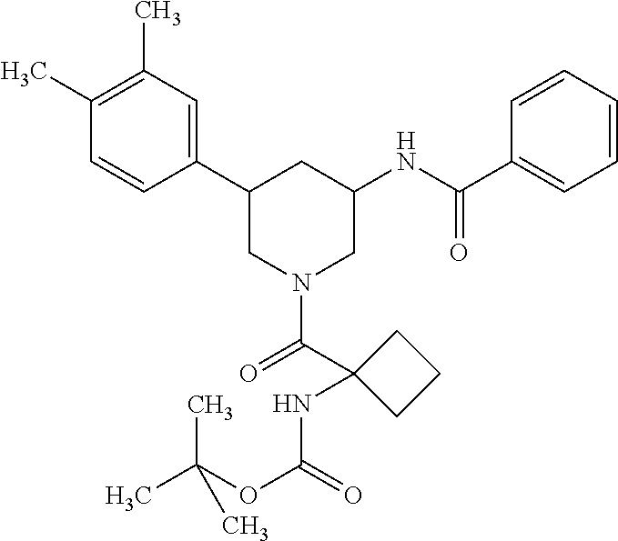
C1(C2CN(C(=O)C3(NC(=O)OC(C)(C)C)CCC3)CC(NC(=O)C3=CC=CC=C3)C2)=CC(C)=C(C)C=C1
